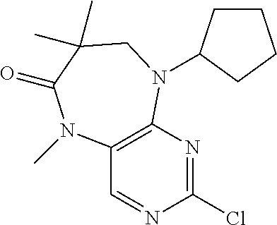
C1(Cl)=NC2=C(C=N1)N(C)C(=O)C(C)(C)CN2C1CCCC1
